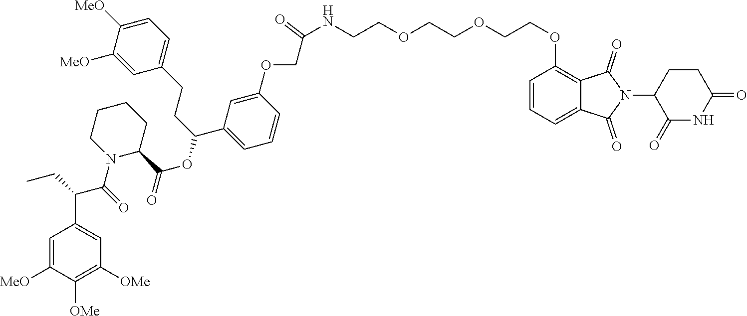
C1=C(OCC(=O)NCCOCCOCCOC2=C3C(=CC=C2)C(=O)N(C2C(=O)NC(=O)CC2)C3=O)C=CC=C1C(CCC1=CC=C([MeO])C([MeO])=C1)OC(=O)C1CCCCN1C(C(C1=CC([OMe])=C([OMe])C([MeO])=C1)CC)=O
